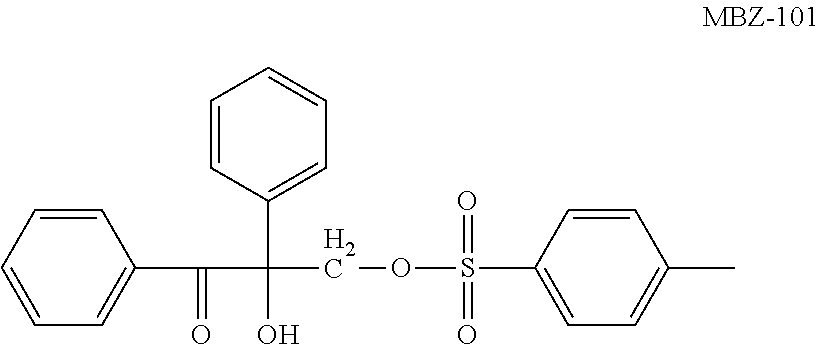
C1=C(S(=O)(=O)OCC(C2=CC=CC=C2)(O)C(=O)C2=CC=CC=C2)C=CC(C)=C1
